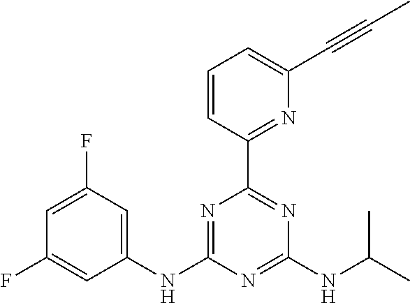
C1(NC2=NC(C3=NC(C#CC)=CC=C3)=NC(NC(C)C)=N2)=CC(F)=CC(F)=C1
